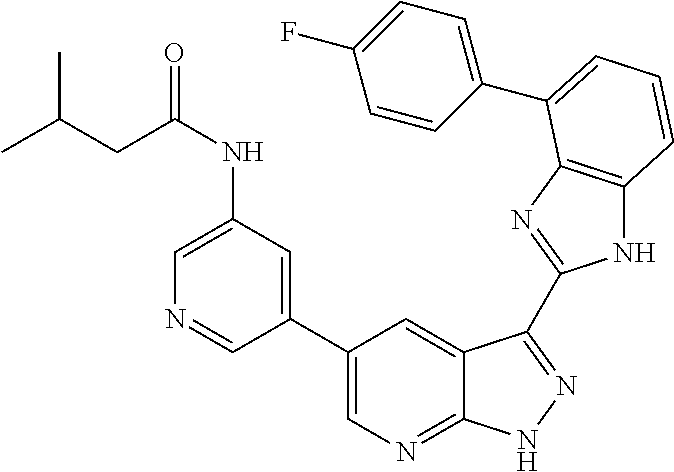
C1(C2=CN=C3C(=C2)C(C2=NC4=C(N2)C=CC=C4C2=CC=C(F)C=C2)=NN3)=CC(NC(CC(C)C)=O)=CN=C1
